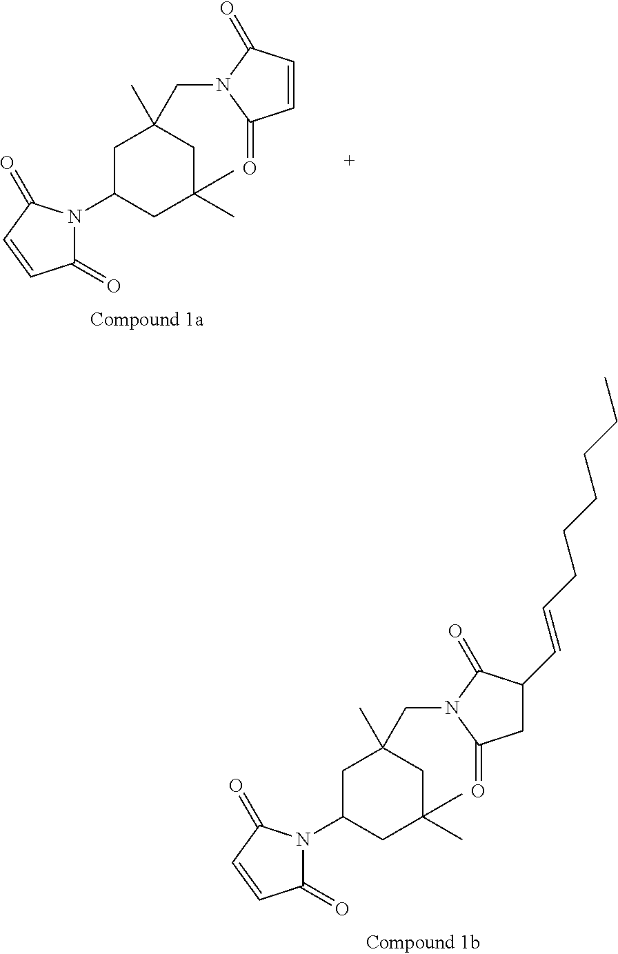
C1(=O)N(C2CC(C)(C)CC(C)(CN3C(=O)C=CC3=O)C2)C(=O)C=C1.C1(=O)N(C2CC(C)(C)CC(C)(CN3C(=O)C(C=CCCCCCC)CC3=O)C2)C(=O)C=C1
